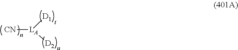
[CN][LA]([D1])[D2]
